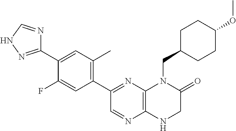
C12=C(N=C(C3=C(C)C=C(C4=NNC=N4)C(F)=C3)C=N1)N(CC1CCC(OC)CC1)C(=O)CN2
